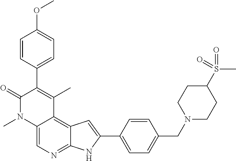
C1=CC(OC)=CC=C1C1=C(C)C2=C3C(=NC=C2N(C)C1=O)NC(C1=CC=C(CN2CCC(S(=O)(=O)C)CC2)C=C1)=C3
